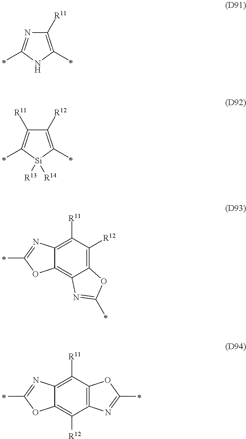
C1([R11])=C(C)NC(C)=N1.C1([R12])=C(C)[Si]([R13])([R14])C(C)=C1[R11].C12=C3C(=C([R12])C([R11])=C1N=C(C)O2)OC(C)=N3.C12=C([R12])C3=C(C([R11])=C1N=C(C)O2)OC(C)=N3
